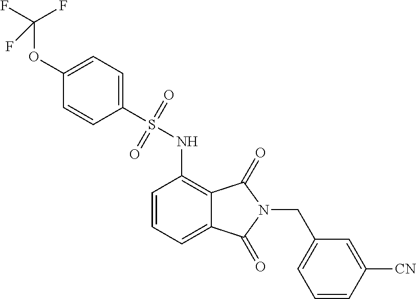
C1=CC=C2C(=C1NS(C1=CC=C(OC(F)(F)F)C=C1)(=O)=O)C(=O)N(CC1=CC=CC([CN])=C1)C2=O
